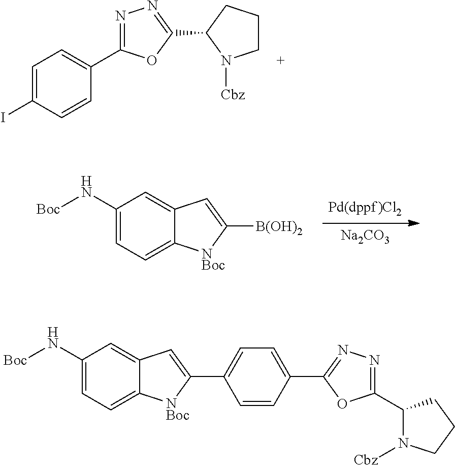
C1=C(I)C=CC(C2=NN=C(C3N([Cbz])CCC3)O2)=C1.[Na2CO3].C1(N[Boc])=CC=C2C(=C1)C=C([B(OH)2])[NBoc]2.C1(N[Boc])=CC=C2C(=C1)C=C(C1=CC=C(C3=NN=C(C4N([Cbz])CCC4)O3)C=C1)[NBoc]2
